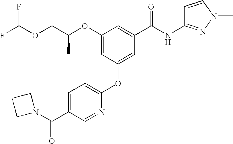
C(C(OC1=CC(OC2=CC=C(C(N3CCC3)=O)C=N2)=CC(C(NC2=NN(C)C=C2)=O)=C1)C)OC(F)F
